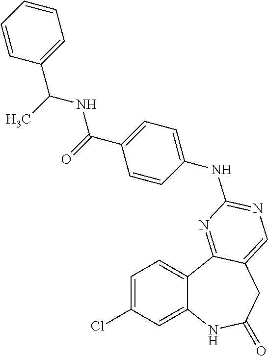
C1=C(Cl)C=C2C(=C1)C1=NC(NC3=CC=C(C(=O)NC(C4=CC=CC=C4)C)C=C3)=NC=C1CC(=O)N2
